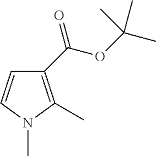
C1(C(OC(C)(C)C)=O)=C(C)N(C)C=C1
